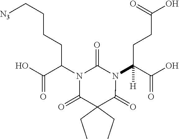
C(N1C(=O)N(C(C(O)=O)(CCC(O)=O)[H])C(=O)C(CC)(CC)C1=O)(C(O)=O)CCCC[N3]
